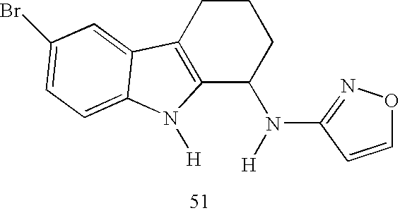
C12=C(CCCC1N(C1=NOC=C1)[H])C1=CC(Br)=CC=C1N2[H]
